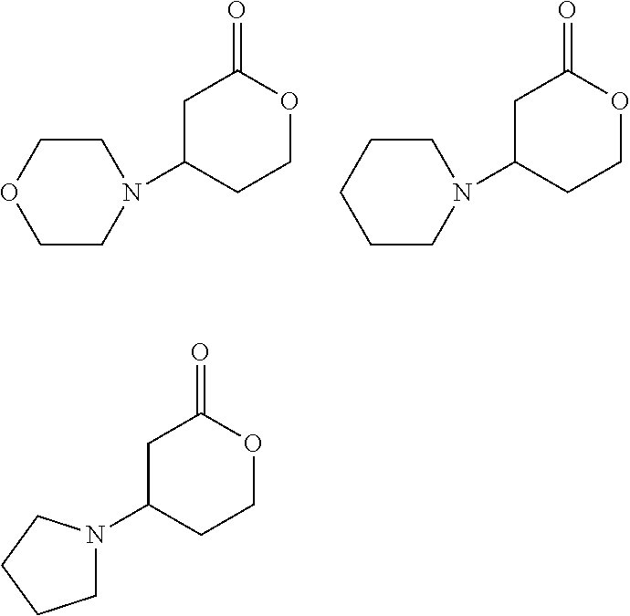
C1CN(C2CCOC(=O)C2)CCO1.C1CN(C2CCOC(=O)C2)CCC1.C1(N2CCCC2)CCOC(=O)C1
